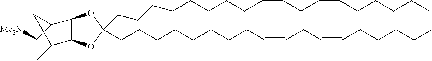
O1C(CCCCCCCCC=CCC=CCCCCC)(CCCCCCCCC=CCC=CCCCCC)OC2C1C1CC([Me2N])C2C1
